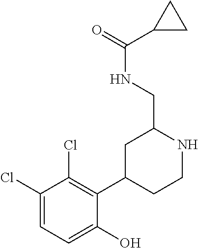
C1(Cl)=CC=C(O)C(C2CCNC(CNC(=O)C3CC3)C2)=C1Cl
